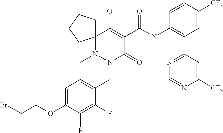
C12(N(C)N(CC3=CC=C(OCCBr)C(F)=C3F)C(=O)C(C(NC3=C(C4=NC=NC([CF3])=C4)C=C([CF3])C=C3)=O)=C1O)CCCC2
